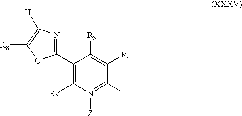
C1(C2=NC([H])=C([R8])O2)=C([R2])N([Z])=C([L])C([R4])=C1[R3]
